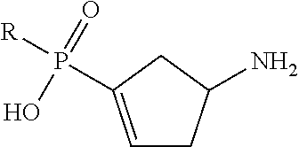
C1=C(P([R])(=O)O)CC(N)C1
